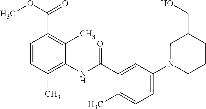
C1=CC(C)=C(NC(=O)C2=CC(N3CCCC(CO)C3)=CC=C2C)C(C)=C1C(OC)=O
